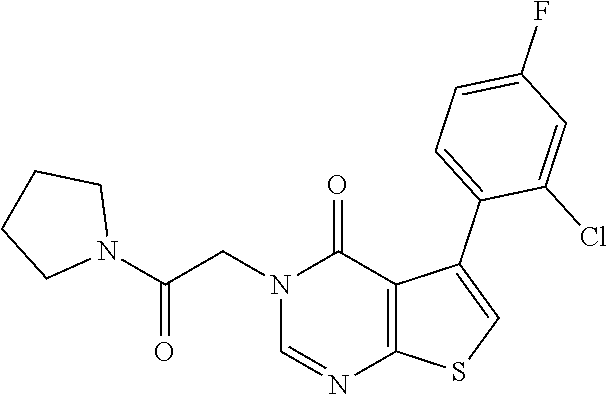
N1(CC(N2CCCC2)=O)C=NC2=C(C(C3=CC=C(F)C=C3Cl)=CS2)C1=O
